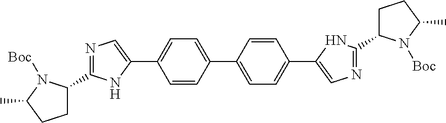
C1(C2=CC=C(C3=CN=C(C4CCC(C)N4[Boc])N3)C=C2)=CC=C(C2=CN=C(C3CCC(C)N3[Boc])N2)C=C1
